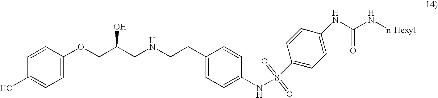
C1=CC(OCC(CNCCC2=CC=C(NS(C3=CC=C(NC(N[n-Hexyl])=O)C=C3)(=O)=O)C=C2)O)=CC=C1O
